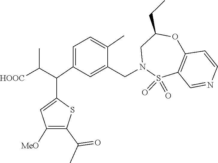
S1(=O)(=O)C2=C(C=CN=C2)OC(CC)CN1CC1=CC(C(C(C)[HOOC])C2=CC([MeO])=C(C(=O)C)S2)=CC=C1C
